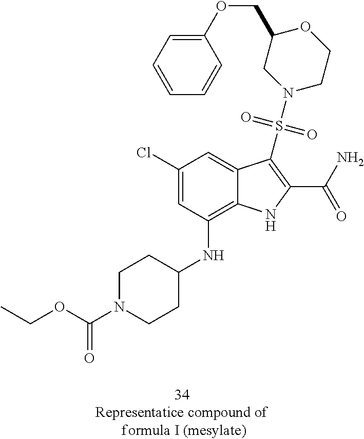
C1(Cl)=CC(NC2CCN(C(OCC)=O)CC2)=C2C(=C1)C(S(N1CCOC(COC3=CC=CC=C3)C1)(=O)=O)=C(C(N)=O)N2
